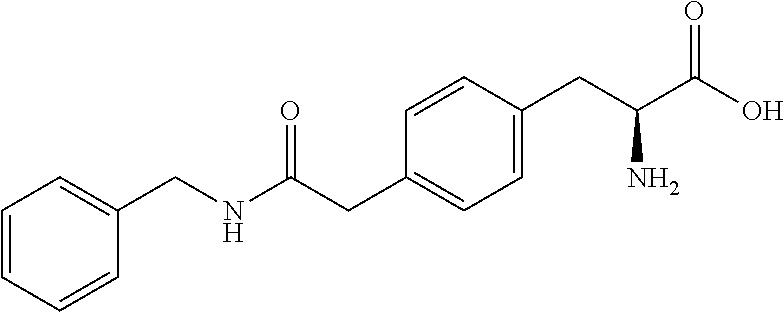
C1(CC(NCC2=CC=CC=C2)=O)=CC=C(CC(C(O)=O)N)C=C1
